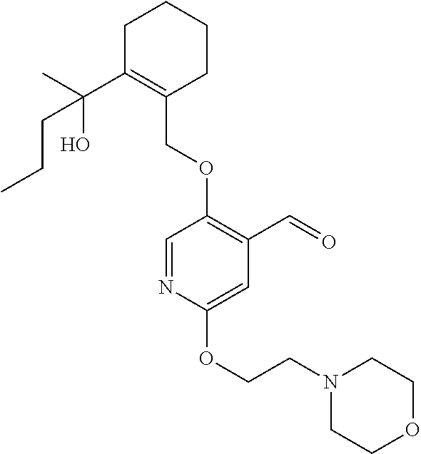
C1C(C(C)(O)CCC)=C(COC2=C(C=O)C=C(OCCN3CCOCC3)N=C2)CCC1
